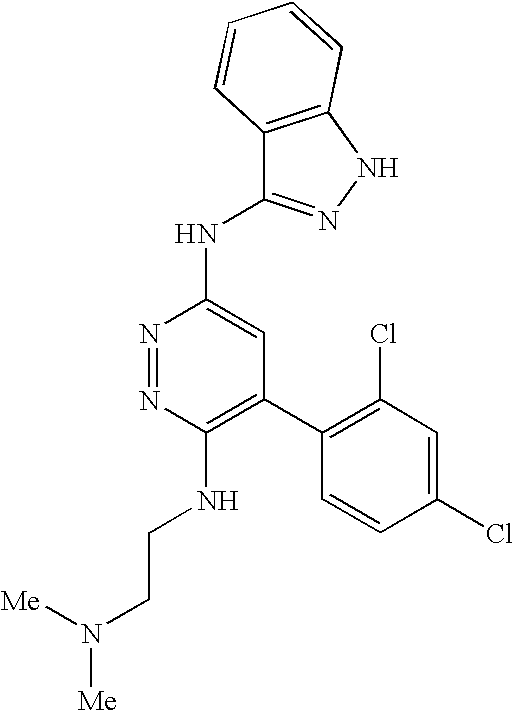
C1(NCCN([Me])[Me])=C(C2=C(Cl)C=C(Cl)C=C2)C=C(NC2=NNC3=C2C=CC=C3)N=N1
